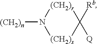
N1([(CH2)n])[(CH2)s]C([Rb])([Q])[(CH2)r]1
